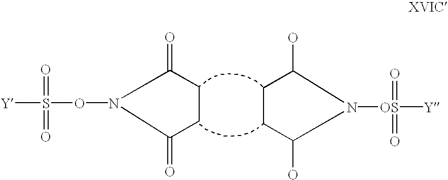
C1CC(O)N([OS]([Y])(=O)=O)C1O.C1(=O)CCC(=O)N1OS([Y])(=O)=O
